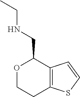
C12=C(C=CS1)C(CNCC)OCC2
